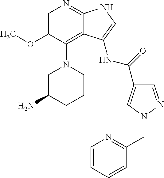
C1=C(OC)C(N2CC(N)CCC2)=C2C(=N1)NC=C2NC(=O)C1=CN(CC2=NC=CC=C2)N=C1
